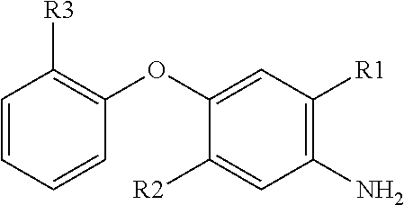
C1=CC=CC(OC2=CC([R1])=C(N)C=C2[R2])=C1[R3]
